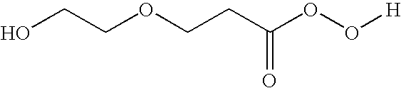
OCCOCCC(OO[H])=O
